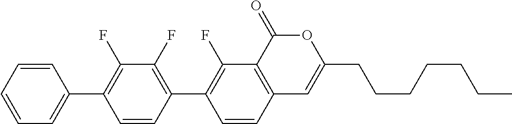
C12=C(C(=O)OC(CCCCCCC)=C1)C(F)=C(C1=C(F)C(F)=C(C3=CC=CC=C3)C=C1)C=C2
